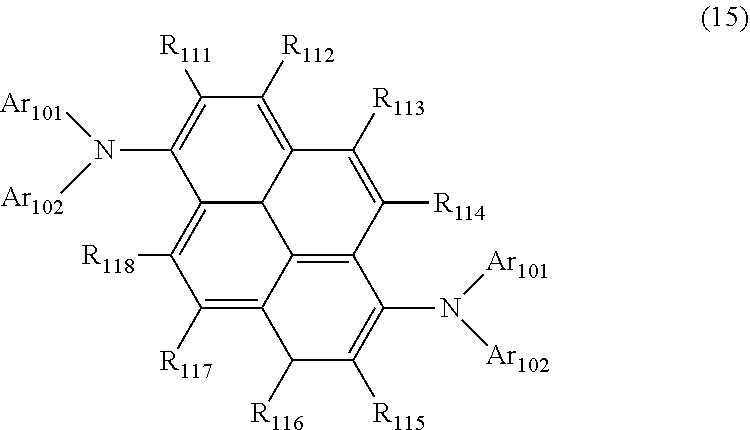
C12=C([R117])C([R118])=C3C4C1=C(C(N([Ar101])[Ar102])=C([R115])C2[R116])C([R114])=C([R113])C4=C([R112])C([R111])=C3N([Ar101])[Ar102]
